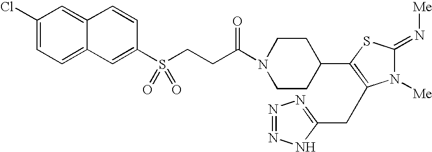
C1(Cl)=CC=C2C(=C1)C=CC(S(CCC(N1CCC(C3=C(CC4=NN=NN4)N([Me])C(=N[Me])S3)CC1)=O)(=O)=O)=C2
